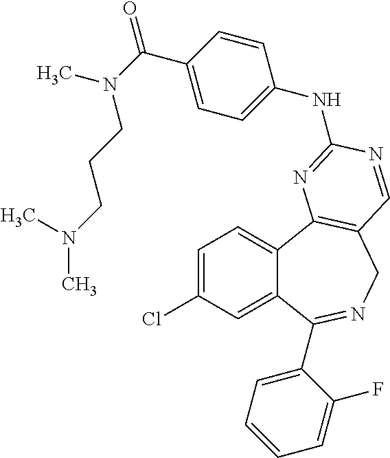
C1=C(Cl)C=C2C(=C1)C1=C(CN=C2C2=CC=CC=C2F)C=NC(NC2=CC=C(C(N(C)CCCN(C)C)=O)C=C2)=N1
